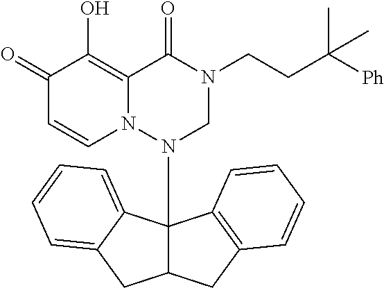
C1(=O)C=CN2C(=C1O)C(=O)N(CCC([Ph])(C)C)CN2C12C(CC3=C1C=CC=C3)CC1=CC=CC=C21
